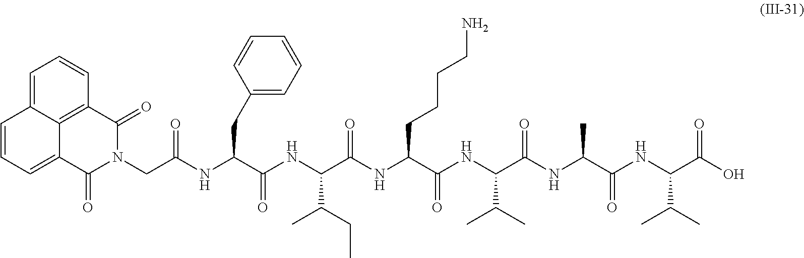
C1=C2C3=C(C=C1)C(=O)N(CC(NC(C(NC(C(NC(C(NC(C(NC(C(NC(C(O)=O)C(C)C)=O)C)=O)C(C)C)=O)CCCCN)=O)C(C)CC)=O)CC1=CC=CC=C1)=O)C(=O)C3=CC=C2
